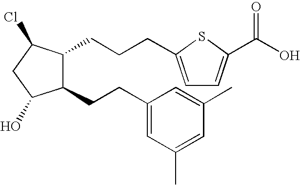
C1(CCC2=CC(C)=CC(C)=C2)C(CCCC2=CC=C(C(O)=O)S2)C(Cl)CC1O
